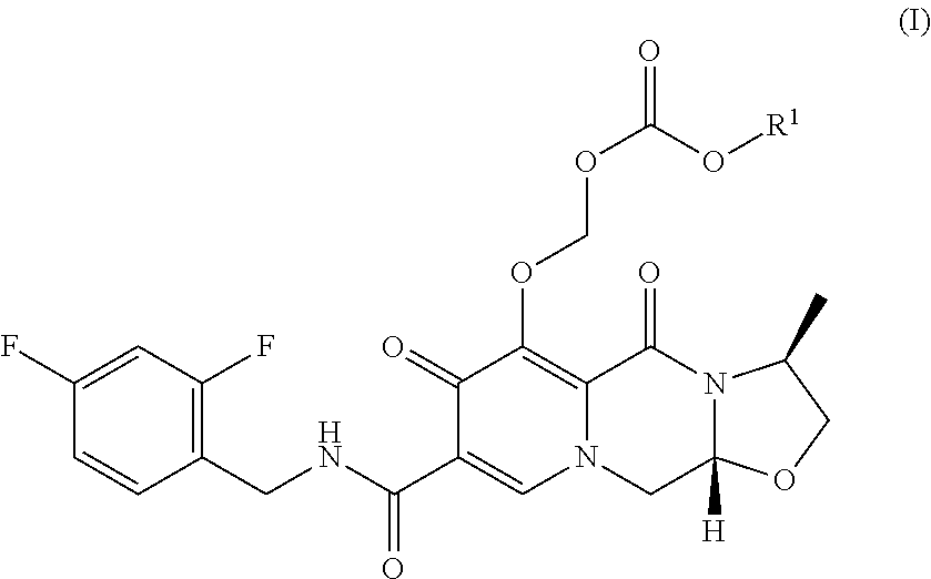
C1(CNC(=O)C2=CN3C(=C(OCOC(O[R1])=O)C2=O)C(=O)N2C([H])(C3)OCC2C)=C(F)C=C(F)C=C1
